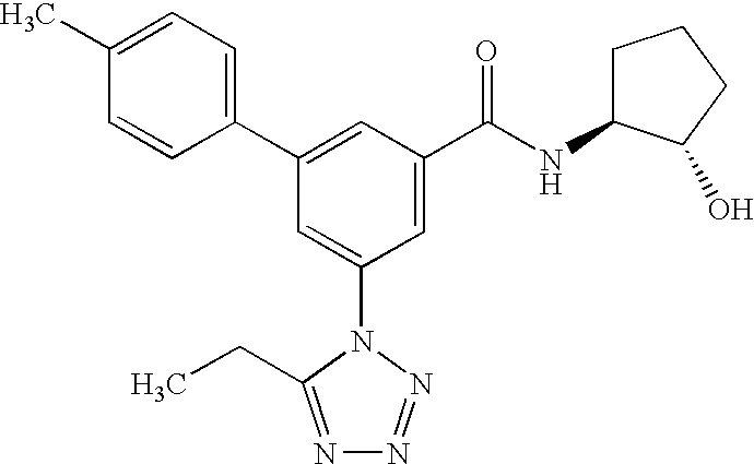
C1(C2=CC(C(NC3CCCC3O)=O)=CC(N3C(CC)=NN=N3)=C2)=CC=C(C)C=C1
